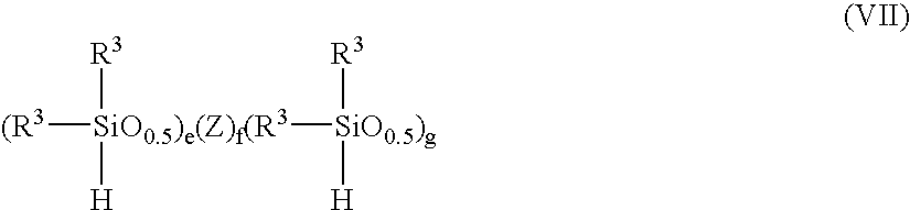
[(R3][SiO0.5)e(Z)f(R3]([SiO0.5)g]([R3])[H])([R3])[H]
